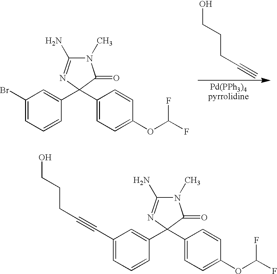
C1(C#CCCCO)=CC=CC(C2(C3=CC=C(OC(F)F)C=C3)C(=O)N(C)C(N)=N2)=C1.C1(Br)=CC=CC(C2(C3=CC=C(OC(F)F)C=C3)C(=O)N(C)C(N)=N2)=C1.OCCCC#C
